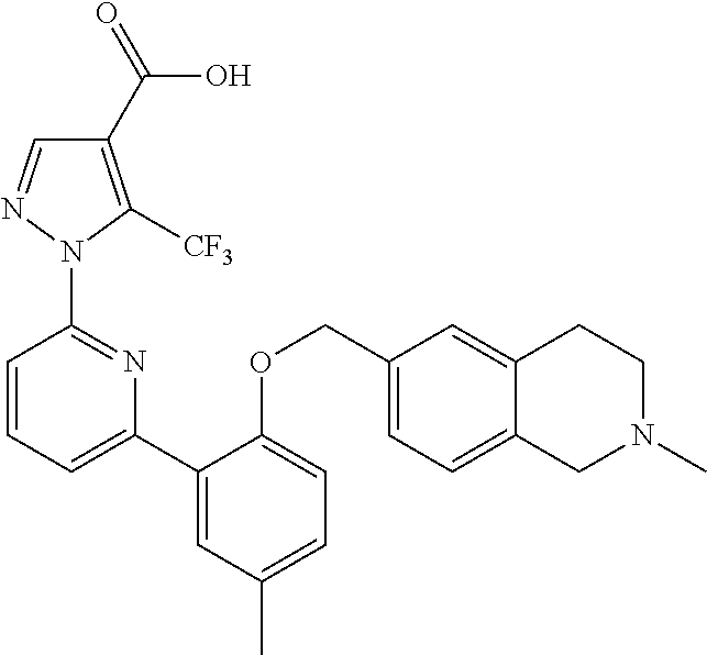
C1(C(=O)O)=C([CF3])N(C2=NC(C3=CC(C)=CC=C3OCC3=CC=C4C(=C3)CCN(C)C4)=CC=C2)N=C1
